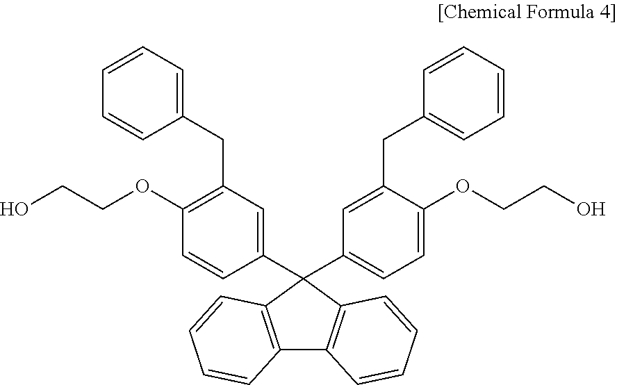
C1(OCCO)=C(CC2=CC=CC=C2)C=C(C2(C3=CC=C(OCCO)C(CC4=CC=CC=C4)=C3)C3=C(C4=C2C=CC=C4)C=CC=C3)C=C1
